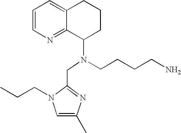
C1=CN=C2C(=C1)CCCC2N(CCCCN)CC1=NC(C)=CN1CCC
